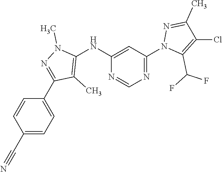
N1=C(N2C(C(F)F)=C(Cl)C(C)=N2)C=C(NC2=C(C)C(C3=CC=C(C#N)C=C3)=NN2C)N=C1
